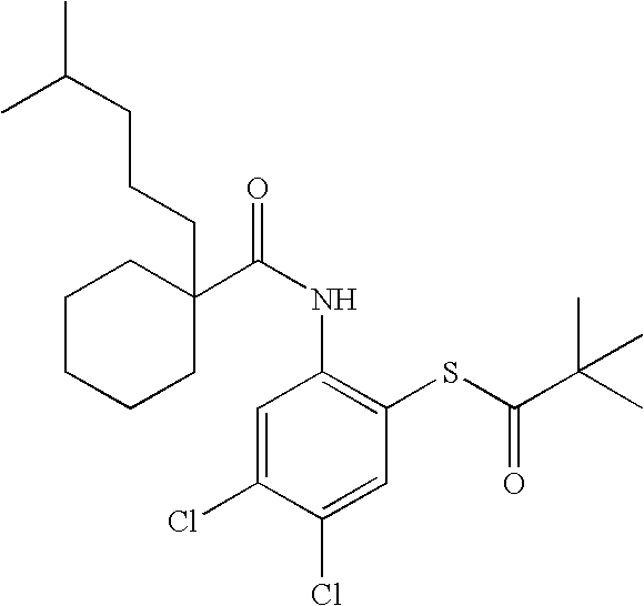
C1CCCC(C(=O)NC2=C(SC(C(C)(C)C)=O)C=C(Cl)C(Cl)=C2)(CCCC(C)C)C1
